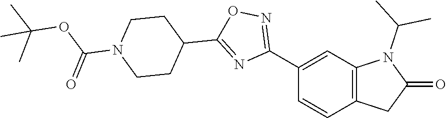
C1(C2=NOC(C3CCN(C(=O)OC(C)(C)C)CC3)=N2)=CC2=C(C=C1)CC(=O)N2C(C)C
